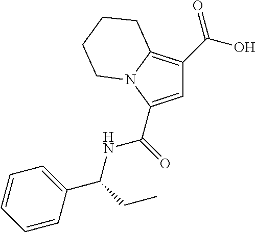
C1=C(C([HN]C(C2=CC=CC=C2)CC)=O)N2C(=C1C(O)=O)CCCC2
